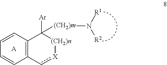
C12=C(C=CC=C1)C([Ar])([(CH2)m]N([R1])[R2])[(CH2)n][X]c2.[A]
